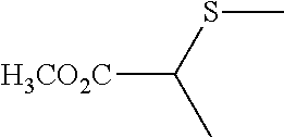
[H3CO2C]C(SC)C
